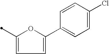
C1(C)=CC=C(C2=CC=C(Cl)C=C2)O1
